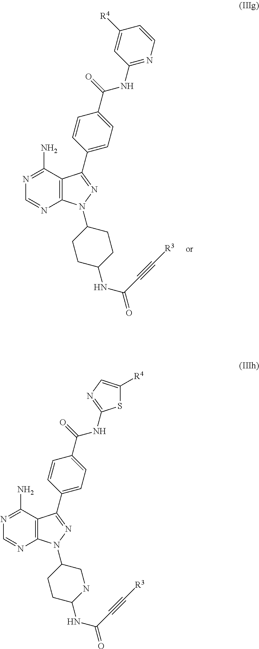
C12=C(C(N)=NC=N1)C(C1=CC=C(C(=O)NC3=NC=CC([R4])=C3)C=C1)=NN2C1CCC(NC(=O)C#C[R3])CC1.C12=C(C(N)=NC=N1)C(C1=CC=C(C(=O)NC3=NC=C([R4])S3)C=C1)=NN2C1CNC(NC(=O)C#C[R3])CC1
